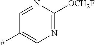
C1=NC([OCH2F])=NC=C1[#]
